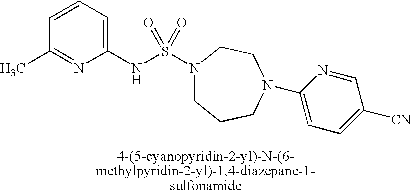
C1=CC=C(NS(N2CCCN(C3=CC=C([CN])C=N3)CC2)(=O)=O)N=C1C
